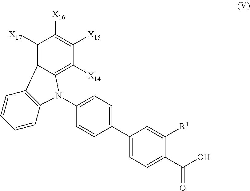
C1(C2=CC=C(N3C4=C(C=CC=C4)C4=C([X17])C([X16])=C([X15])C([X14])=C34)C=C2)=CC=C(C(O)=O)C([R1])=C1
